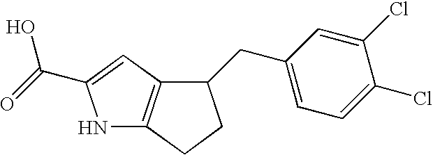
N1C2=C(C=C1C(=O)O)C(CC1=CC=C(Cl)C(Cl)=C1)CC2
